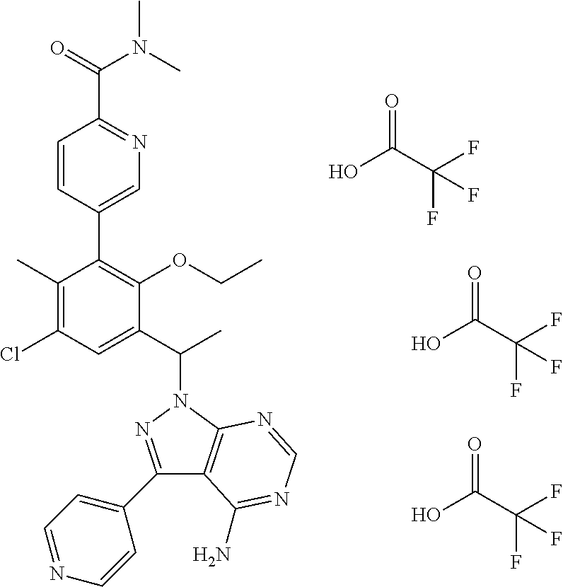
OC(C(F)(F)F)=O.OC(C(F)(F)F)=O.OC(C(F)(F)F)=O.C1(C)=C(Cl)C=C(C(C)N2C3=C(C(C4=CC=NC=C4)=N2)C(N)=NC=N3)C(OCC)=C1C1=CN=C(C(=O)N(C)C)C=C1
